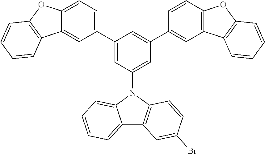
C1(C2=CC=C3C(=C2)C2=C(O3)C=CC=C2)=CC(N2C3=CC=CC=C3C3=C2C=CC(Br)=C3)=CC(C2=CC3=C(C=C2)OC2=C3C=CC=C2)=C1
